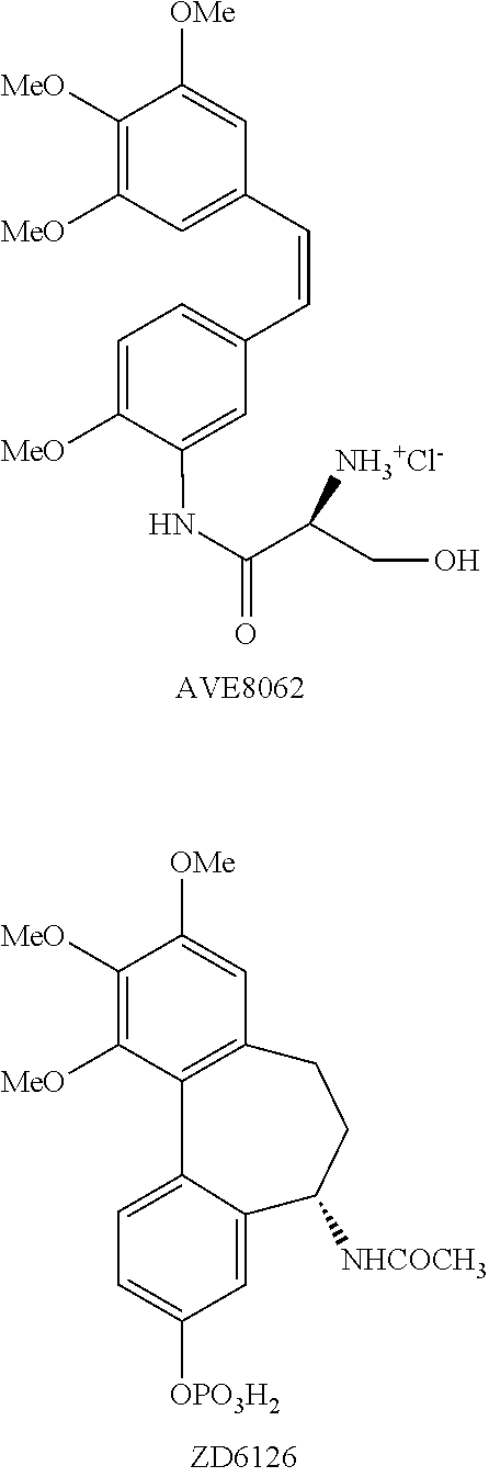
C1([MeO])=C([MeO])C=C(C=CC2=CC=C([MeO])C(NC(C(CO)[NH3+Cl-])=O)=C2)C=C1[OMe].C12=C(CCC([NHCOCH3])C3=CC([OPO3H2])=CC=C13)C=C([OMe])C([MeO])=C2[MeO]
